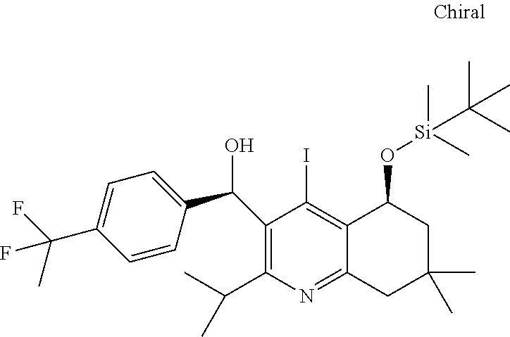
C1(C(C)C)=C(C(C2=CC=C(C(F)(C)F)C=C2)O)C(I)=C2C(=N1)CC(C)(C)CC2O[Si](C)(C)C(C)(C)C
